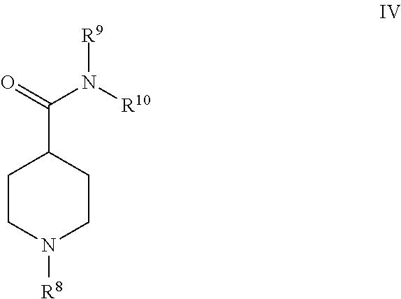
C1CN([R8])CCC1C(=O)N([R9])[R10]
